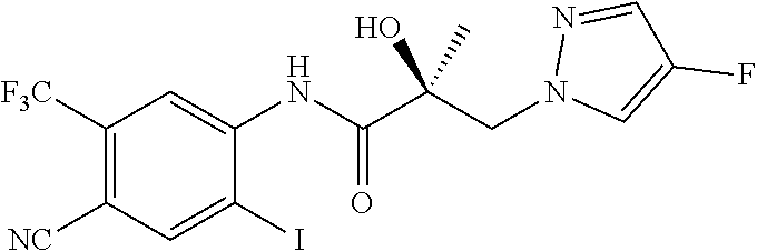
C1=C(NC(C(CN2C=C(F)C=N2)(O)C)=O)C(I)=CC([NC])=C1[F3C]
